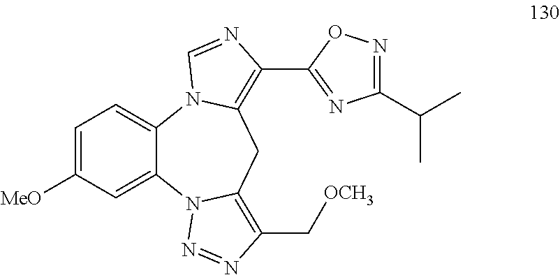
C1=C([MeO])C=C2C(=C1)N1C(=C(C3=NC(C(C)C)=NO3)N=C1)CC1=C(C[OCH3])N=NN21
